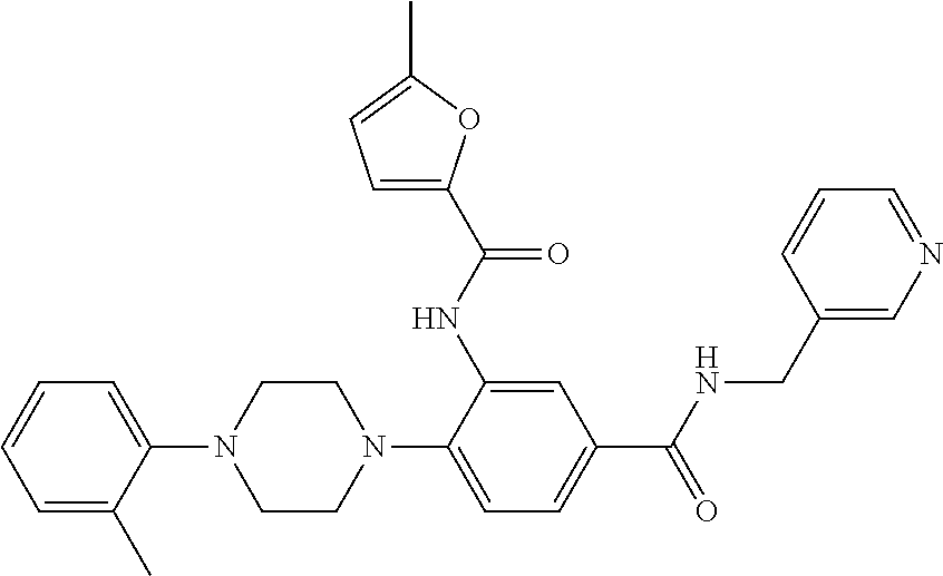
C1=C(C)C(N2CCN(C3=CC=C(C(=O)NCC4=CN=CC=C4)C=C3NC(C3=CC=C(C)O3)=O)CC2)=CC=C1
